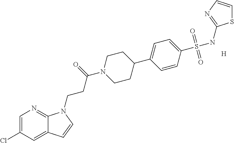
[H].C1=C(Cl)C=C2C(=N1)N(CCC(N1CCC(C3=CC=C(S(NC4=NC=CS4)(=O)=O)C=C3)CC1)=O)C=C2
